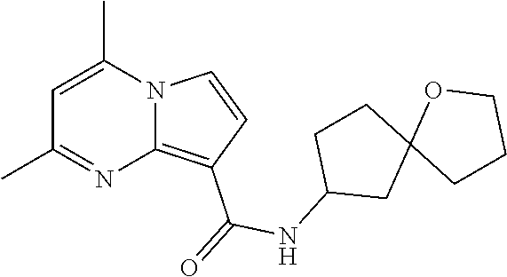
C1(C)=NC2=C(C(=O)NC3CC4(CC3)CCCO4)C=CN2C(C)=C1
